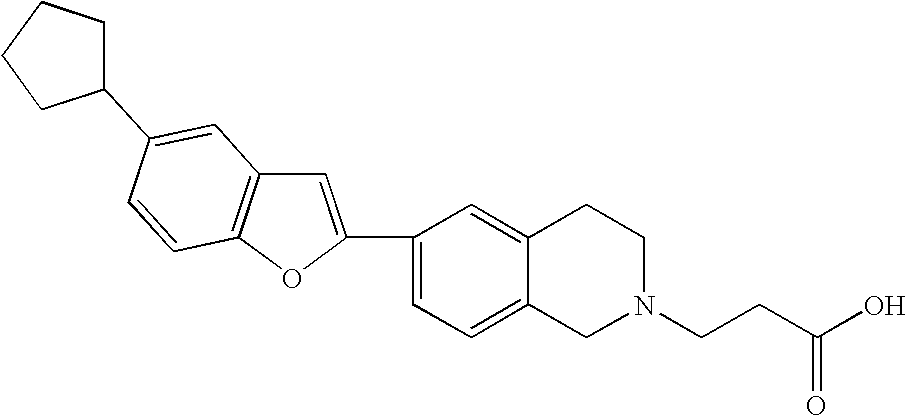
C1(C2=CC3=C(O2)C=CC(C2CCCC2)=C3)=CC=C2C(=C1)CCN(CCC(O)=O)C2
